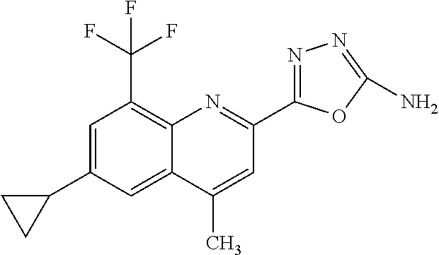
C1(C)=CC(C2=NN=C(N)O2)=NC2=C(C(F)(F)F)C=C(C3CC3)C=C12
